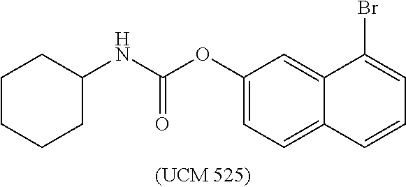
C1(OC(NC2CCCCC2)=O)=CC=C2C(=C1)C(Br)=CC=C2
